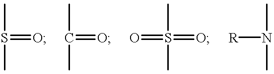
S(=O)(C)C.C(=O)(C)C.S(=O)(C)(C)=O.N(C)(C)[R]
